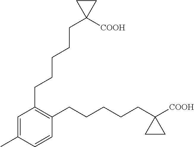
C1=C(C)C=CC(CCCCCC2([COOH])CC2)=C1CCCCCC1([COOH])CC1
